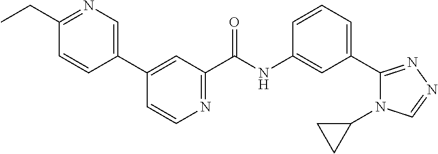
C1=CC=C(C2=NN=CN2C2CC2)C=C1NC(C1=NC=CC(C2=CN=C(CC)C=C2)=C1)=O
